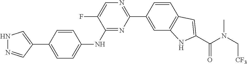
C1=C(C2=CNN=C2)C=CC(NC2=NC(C3=CC4=C(C=C3)C=C(C(N(C[CF3])C)=O)N4)=NC=C2F)=C1
